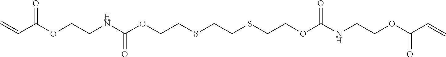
C(COC(C=C)=O)NC(OCCSCCSCCOC(=O)NCCOC(=O)C=C)=O
